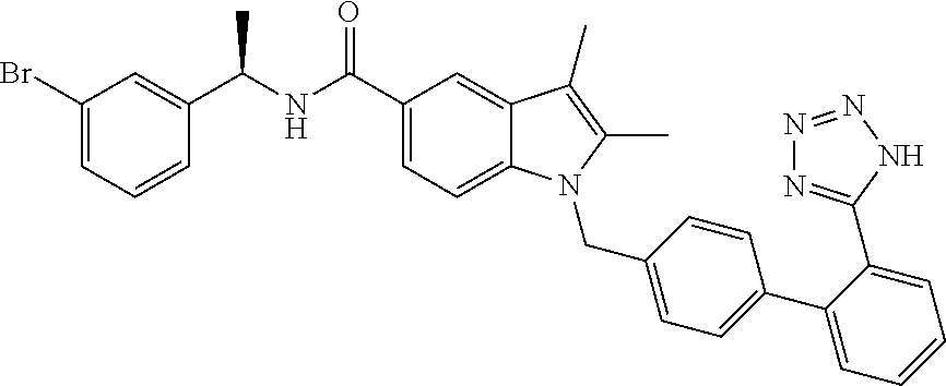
C1(Br)=CC=CC(C(NC(C2=CC=C3C(=C2)C(C)=C(C)N3CC2=CC=C(C3=CC=CC=C3C3=NN=NN3)C=C2)=O)C)=C1
